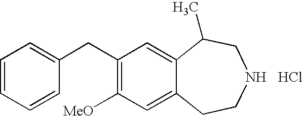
C1=CC=CC(CC2=C([MeO])C=C3C(=C2)C(C)CNCC3)=C1.Cl
